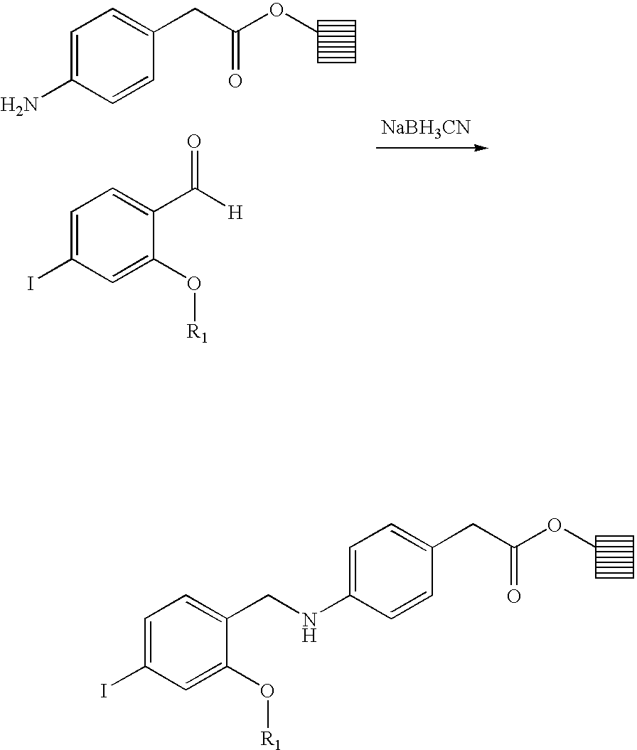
C1=C(N)C=CC(CC(OC)=O)=C1.C1=C(I)C=C(O[R1])C(C([H])=O)=C1.[NaBH3CN].C1=C(I)C=C(O[R1])C(CNC2=CC=C(CC(OC)=O)C=C2)=C1
